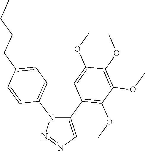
C1(C2=C(OC)C(OC)=C(OC)C(OC)=C2)=CN=NN1C1=CC=C(CCCC)C=C1
